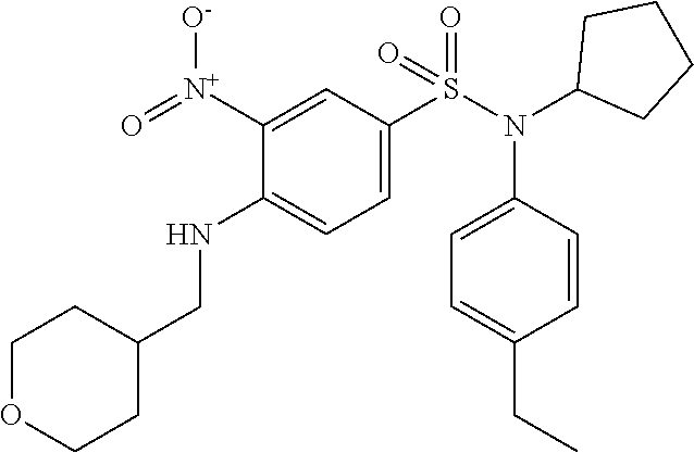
C1([N+](=O)[O-])=CC(S(N(C2CCCC2)C2=CC=C(CC)C=C2)(=O)=O)=CC=C1NCC1CCOCC1
